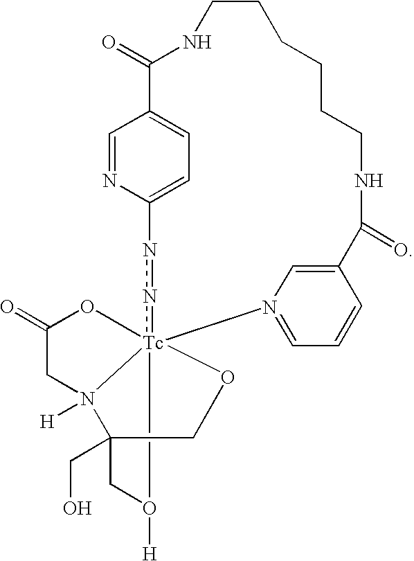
C1=NC2=CC=C1C(=O)NCCCCCCNC(=O)C1=CN(=CC=C1)[Tc]134(nn2)OC(=O)CN1([H])C(CO)(CO3[H])CO4
